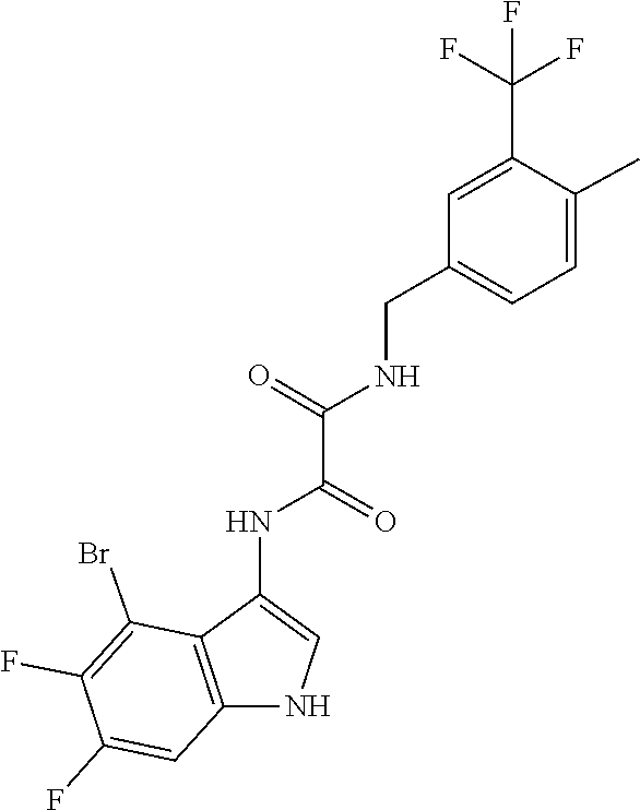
C1(C)=CC=C(CNC(C(NC2=CNC3=C2C(Br)=C(F)C(F)=C3)=O)=O)C=C1C(F)(F)F
